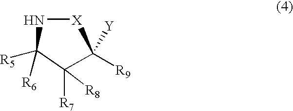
[R5]C1([R6])C([R7])([R8])C([R9])([Y])[X]N1
